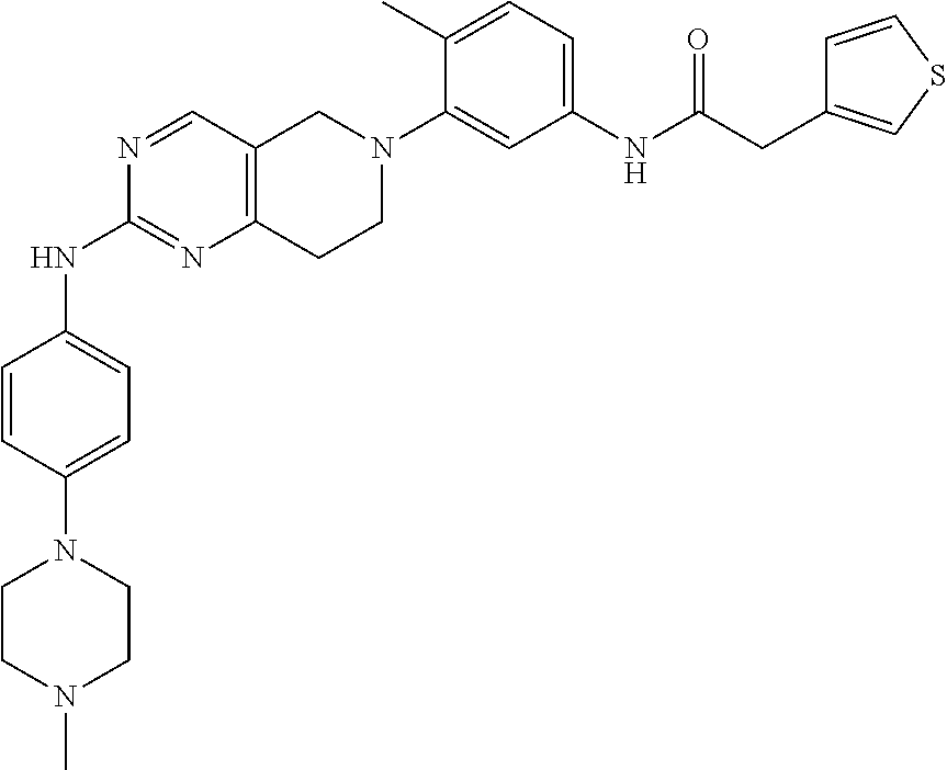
N1=CC2=C(N=C1NC1=CC=C(N3CCN(C)CC3)C=C1)CCN(C1=CC(NC(CC3=CSC=C3)=O)=CC=C1C)C2
